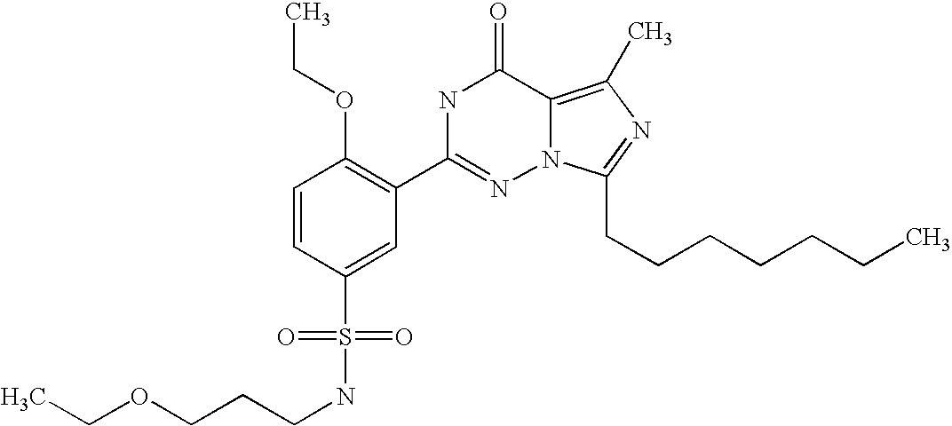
C1=CC(S(NCCCOCC)(=O)=O)=CC(C2=NN3C(=C(C)N=C3CCCCCCC)C(=O)N2)=C1OCC
